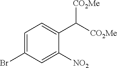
C1=C(Br)C=C([NO2])C(C([CO2Me])[CO2Me])=C1
